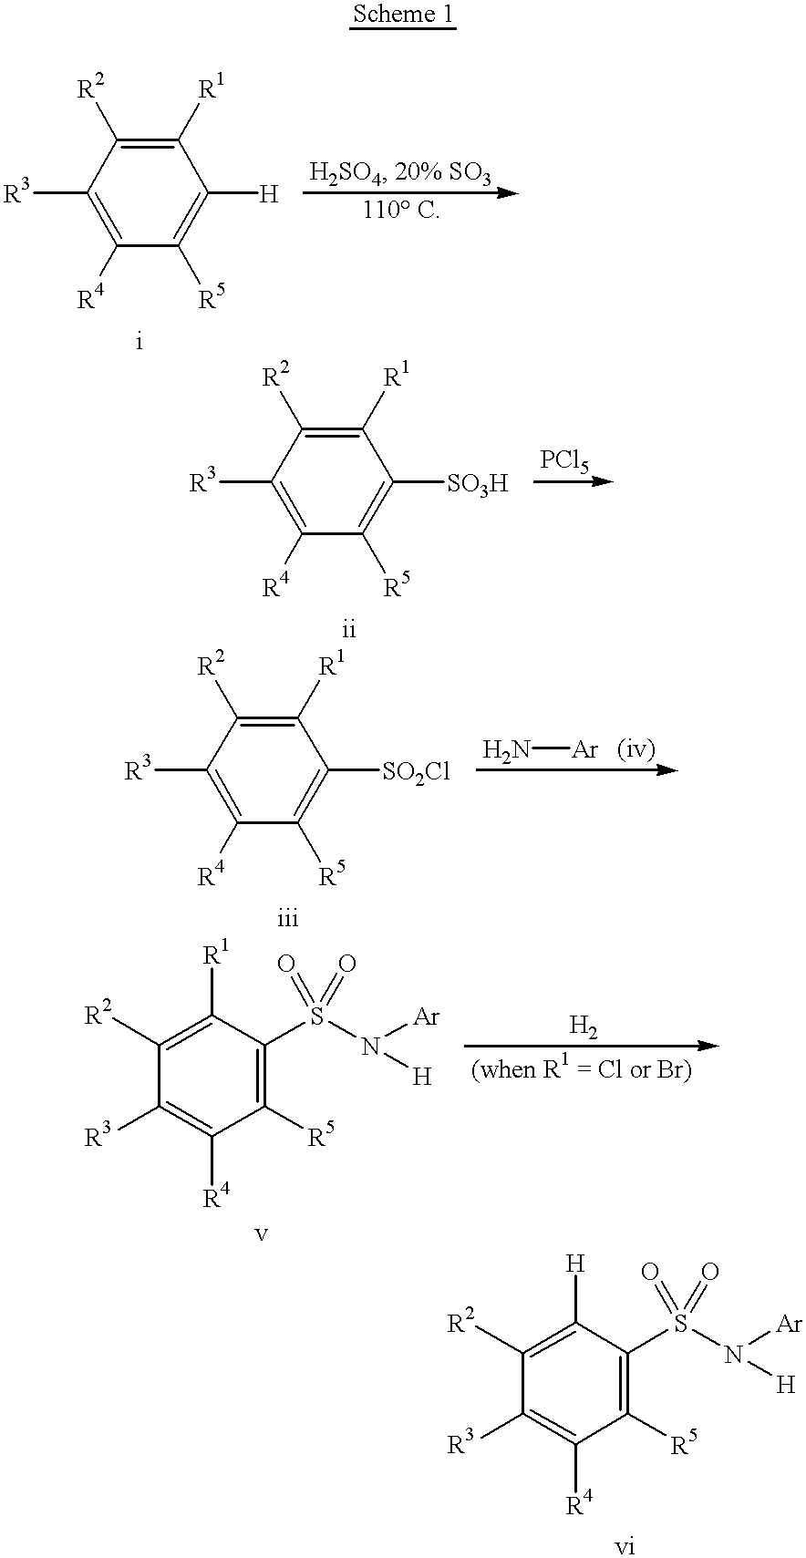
C1([R1])=C([R2])C([R3])=C([R4])C([R5])=C1[H].C1([R1])=C([R2])C([R3])=C([R4])C([R5])=C1[SO3H].C1([R1])=C([R2])C([R3])=C([R4])C([R5])=C1[SO2Cl].N[Ar].C1([R2])=C([R1])C(S(N([Ar])[H])(=O)=O)=C([R5])C([R4])=C1[R3].C1([R2])=C([H])C(S(N([Ar])[H])(=O)=O)=C([R5])C([R4])=C1[R3]
